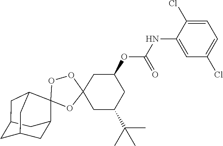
O1C2(CC(C(C)(C)C)CC(OC(NC3=CC(Cl)=CC=C3Cl)=O)C2)OOC12C1CC3CC(CC2C3)C1
